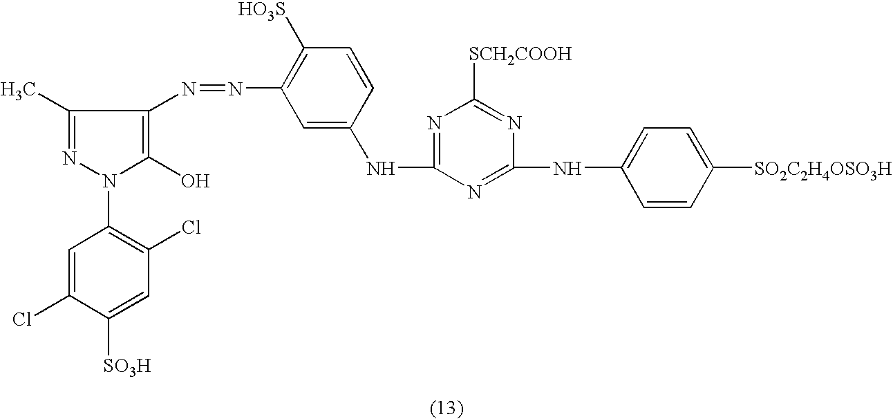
N1(C2=C(Cl)C=C([SO3H])C(Cl)=C2)C(O)=C(N=NC2=C([HO3S])C=CC(NC3=NC([SCH2COOH])=NC(NC4=CC=C([SO2C2H4OSO3H])C=C4)=N3)=C2)C(C)=N1
